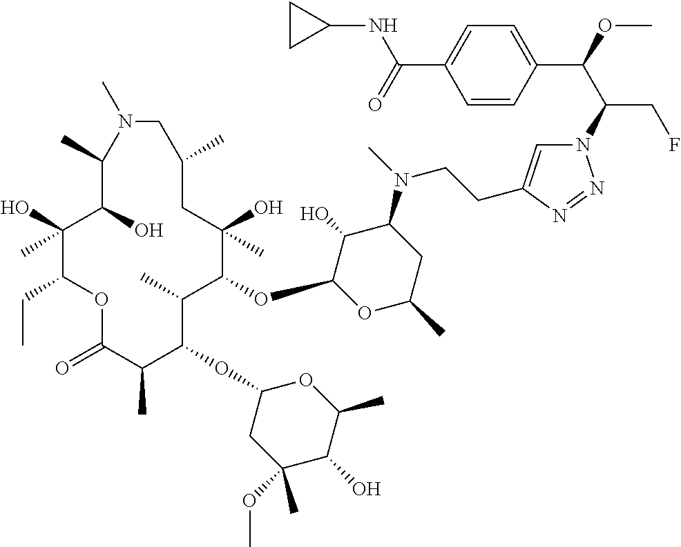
C1(O)(C)C(CC)OC(=O)C(C)C(OC2CC(OC)(C)C(O)C(C)O2)C(C)C(OC2OC(C)CC(N(C)CCC3=CN(C(C(OC)C4=CC=C(C(=O)NC5CC5)C=C4)CF)N=N3)C2O)C(O)(C)CC(C)CN(C)C(C)C1O
